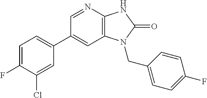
C1(C2=CC=C(F)C(Cl)=C2)=CC2=C(N=C1)NC(=O)N2CC1=CC=C(F)C=C1
